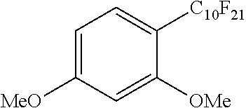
C1=C([MeO])C=C([OMe])C([C10F21])=C1
